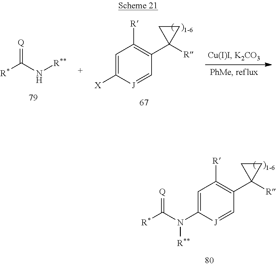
C1=C(N(C(=[Q])[R*])[R**])[J]=CC(C2([R])CC2)=C1[R].[Q]=C(N[R**])[R*].C1=C([X])[J]=CC(C2([R])CC2)=C1[R]
